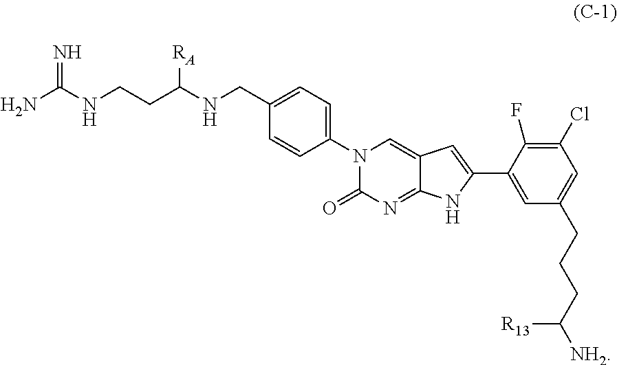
N1(C2=CC=C(CNC([RA])CCNC(N)=N)C=C2)C(=O)N=C2C(=C1)C=C(C1=CC(CCCC([NH2])[R13])=CC(Cl)=C1F)N2
